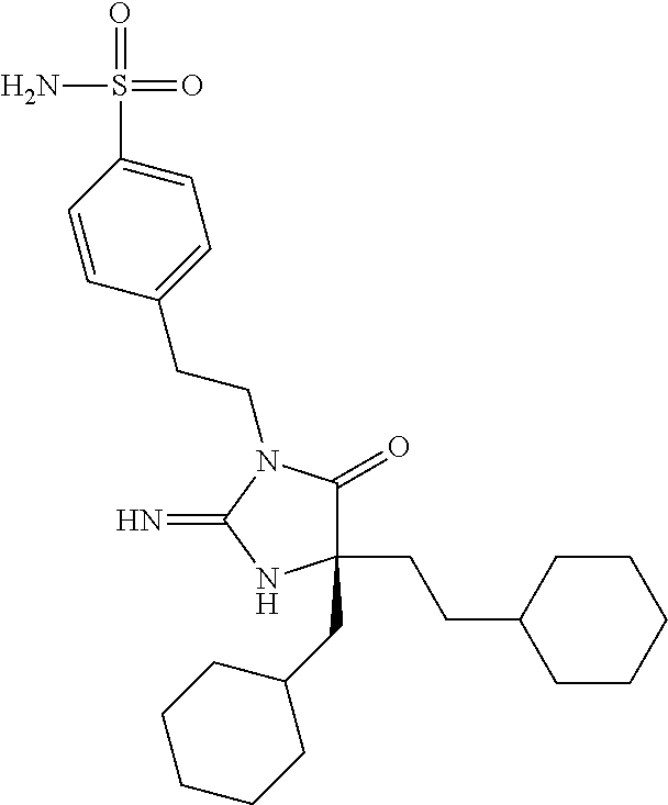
C1(CC2CCCCC2)(CCC2CCCCC2)C(=O)N(CCC2=CC=C(S(=O)(=O)N)C=C2)C(=N)N1
